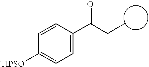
C1=CC([TIPSO])=CC=C1C(CC)=O
